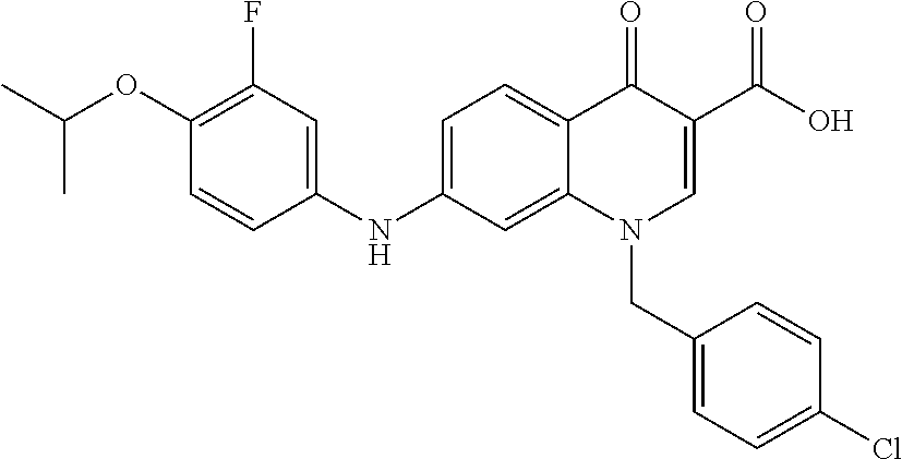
C1(NC2=CC=C3C(=O)C(C(O)=O)=CN(CC4=CC=C(Cl)C=C4)C3=C2)=CC(F)=C(OC(C)C)C=C1
